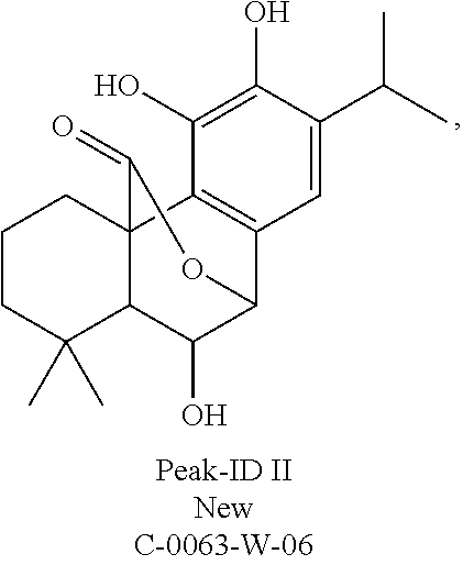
C1CC(C)(C)C2C3(C1)C1=C(C(C2O)OC3=O)C=C(C(C)C)C(O)=C1O
